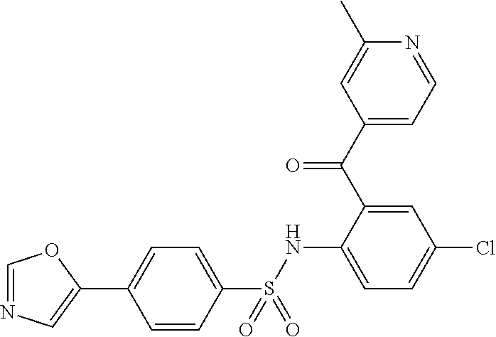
C1=C(NS(C2=CC=C(C3=CN=CO3)C=C2)(=O)=O)C(C(C2=CC=NC(C)=C2)=O)=CC(Cl)=C1
